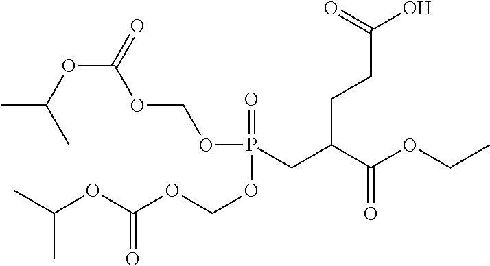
O(P(CC(C(OCC)=O)CCC(O)=O)(=O)OCOC(OC(C)C)=O)COC(OC(C)C)=O
